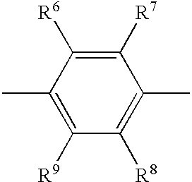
C1([R7])=C([R6])C(C)=C([R9])C([R8])=C1C
